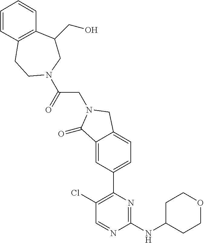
C1(Cl)=C(C2=CC=C3C(=C2)C(=O)N(CC(N2CC(CO)C4=C(CC2)C=CC=C4)=O)C3)N=C(NC2CCOCC2)N=C1
